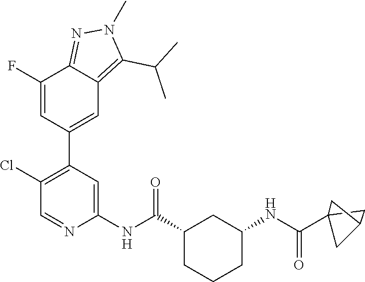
C12(C(NC3CCCC(C(NC4=CC(C5=CC6=C(C(C)C)N(C)N=C6C(F)=C5)=C(Cl)C=N4)=O)C3)=O)CC(C1)C2
